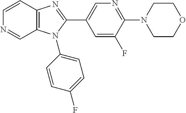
C1=CC2=C(C=N1)N(C1=CC=C(F)C=C1)C(C1=CN=C(N3CCOCC3)C(F)=C1)=N2
